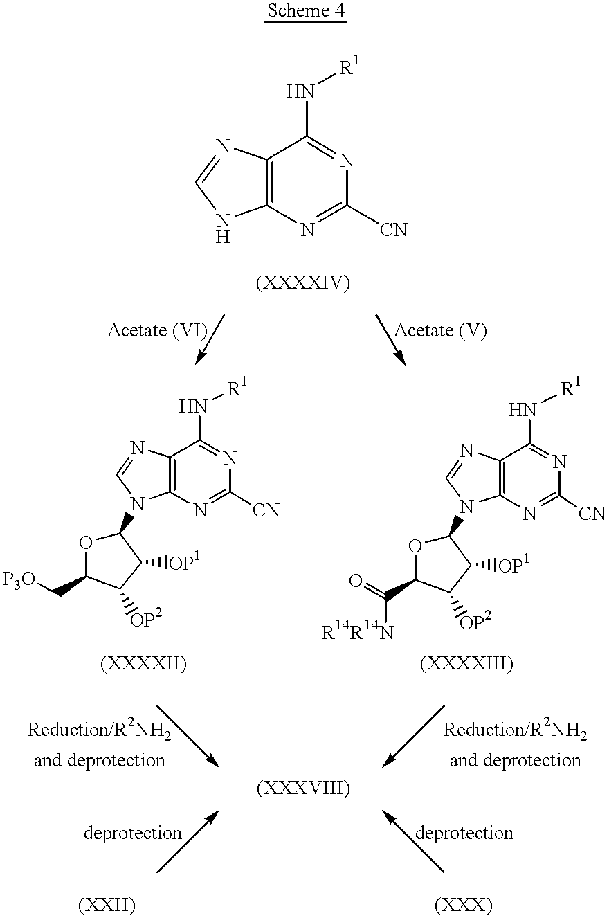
C12=C(N=C([CN])N=C1N[R1])NC=N2.C12=C(N=C([CN])N=C1N[R1])N(C1OC(C[P3O])C([OP2])C1[OP1])C=N2.C12=C(N=C([CN])N=C1N[R1])N(C1OC(C([R14R14N])=O)C([OP2])C1[OP1])C=N2
